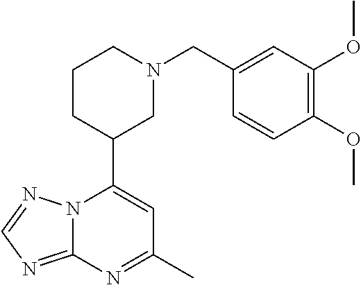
N12C(=NC=N1)N=C(C)C=C2C1CN(CC2=CC(OC)=C(OC)C=C2)CCC1
